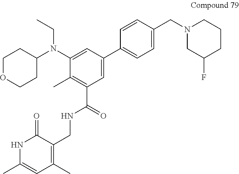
C1(N(C2=CC(C3=CC=C(CN4CC(F)CCC4)C=C3)=CC(C(NCC3=C(C)C=C(C)NC3=O)=O)=C2C)CC)CCOCC1
